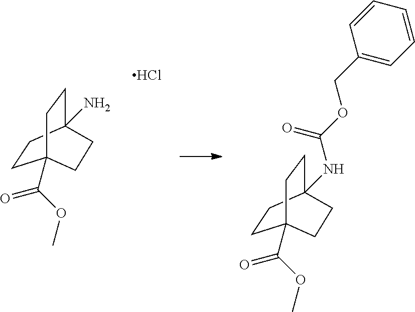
C1CC2(N)CCC1(C(OC)=O)CC2.Cl.C1CC2(NC(OCC3=CC=CC=C3)=O)CCC1(C(OC)=O)CC2
